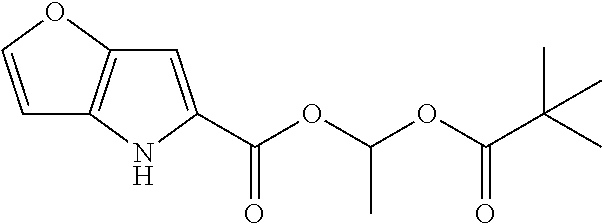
C1=C(C(OC(OC(C(C)(C)C)=O)C)=O)NC2=C1OC=C2
